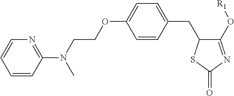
C1=CC(CC2C(O[R1])=NC(=O)S2)=CC=C1OCCN(C)C1=NC=CC=C1
